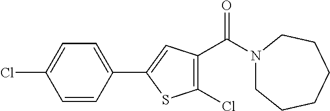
C1=CC(C2=CC(C(N3CCCCCC3)=O)=C(Cl)S2)=CC=C1Cl
